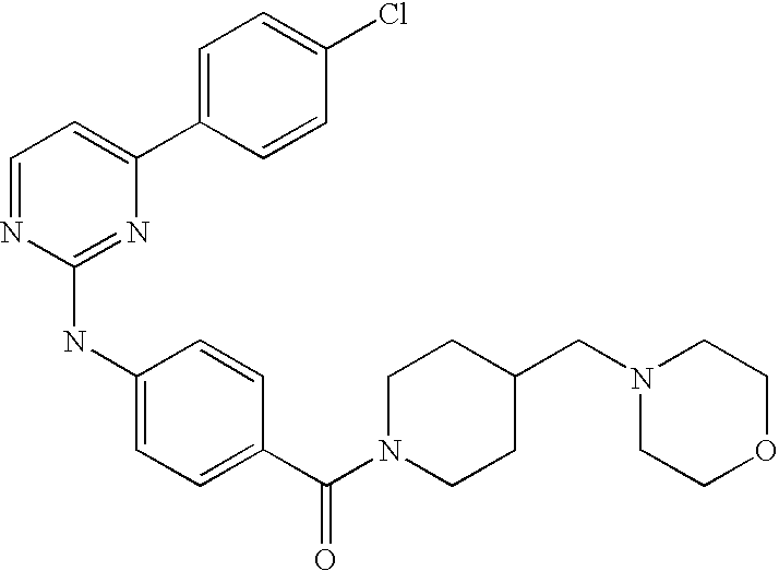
C1=NC(NC2=CC=C(C(N3CCC(CN4CCOCC4)CC3)=O)C=C2)=NC(C2=CC=C(Cl)C=C2)=C1
